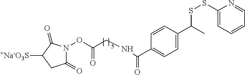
C1=C(C(C)SSC2=CC=CC=N2)C=CC(C(NCC(ON2C(=O)CC([+Na-O3S])C2=O)=O)=O)=C1
